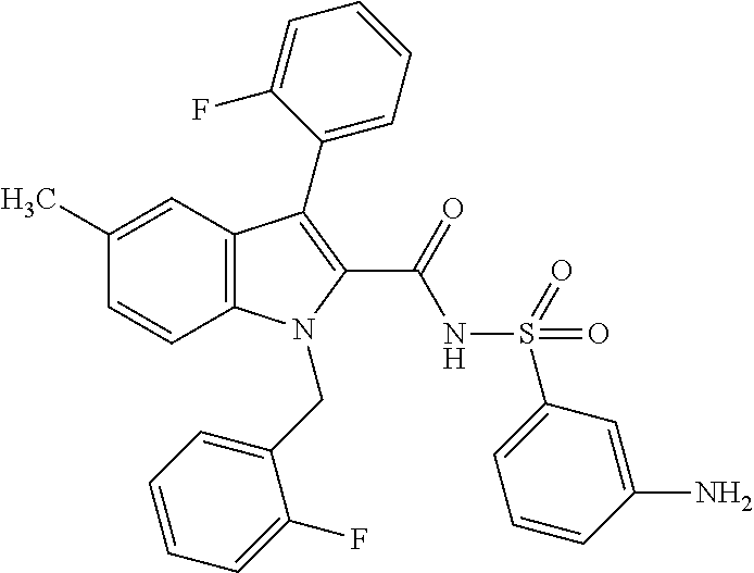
C12=C(C=C(C)C=C1)C(C1=CC=CC=C1F)=C(C(=O)NS(C1=CC=CC(N)=C1)(=O)=O)N2CC1=CC=CC=C1F
